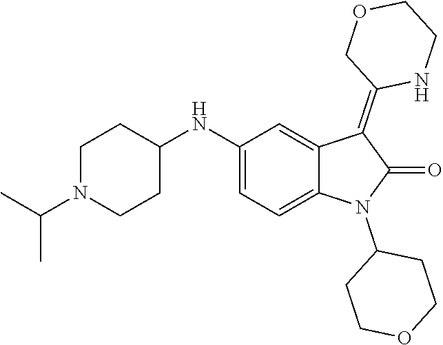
C1(NC2CCN(C(C)C)CC2)=CC=C2C(=C1)C(=C1NCCOC1)C(=O)N2C1CCOCC1
